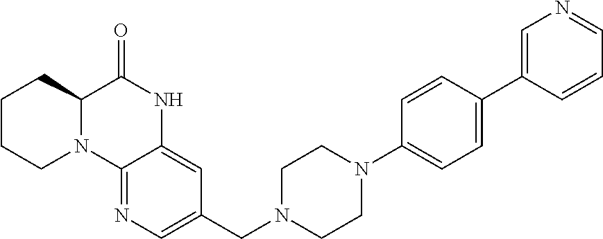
C1CCN2C(C1)C(=O)NC1=CC(CN3CCN(C4=CC=C(C5=CN=CC=C5)C=C4)CC3)=CN=C21
